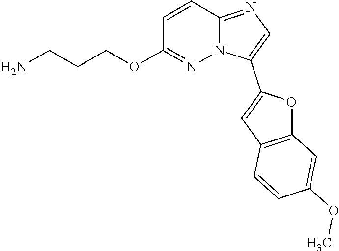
C1=CC2=NC=C(C3=CC4=C(O3)C=C(OC)C=C4)N2N=C1OCCCN
